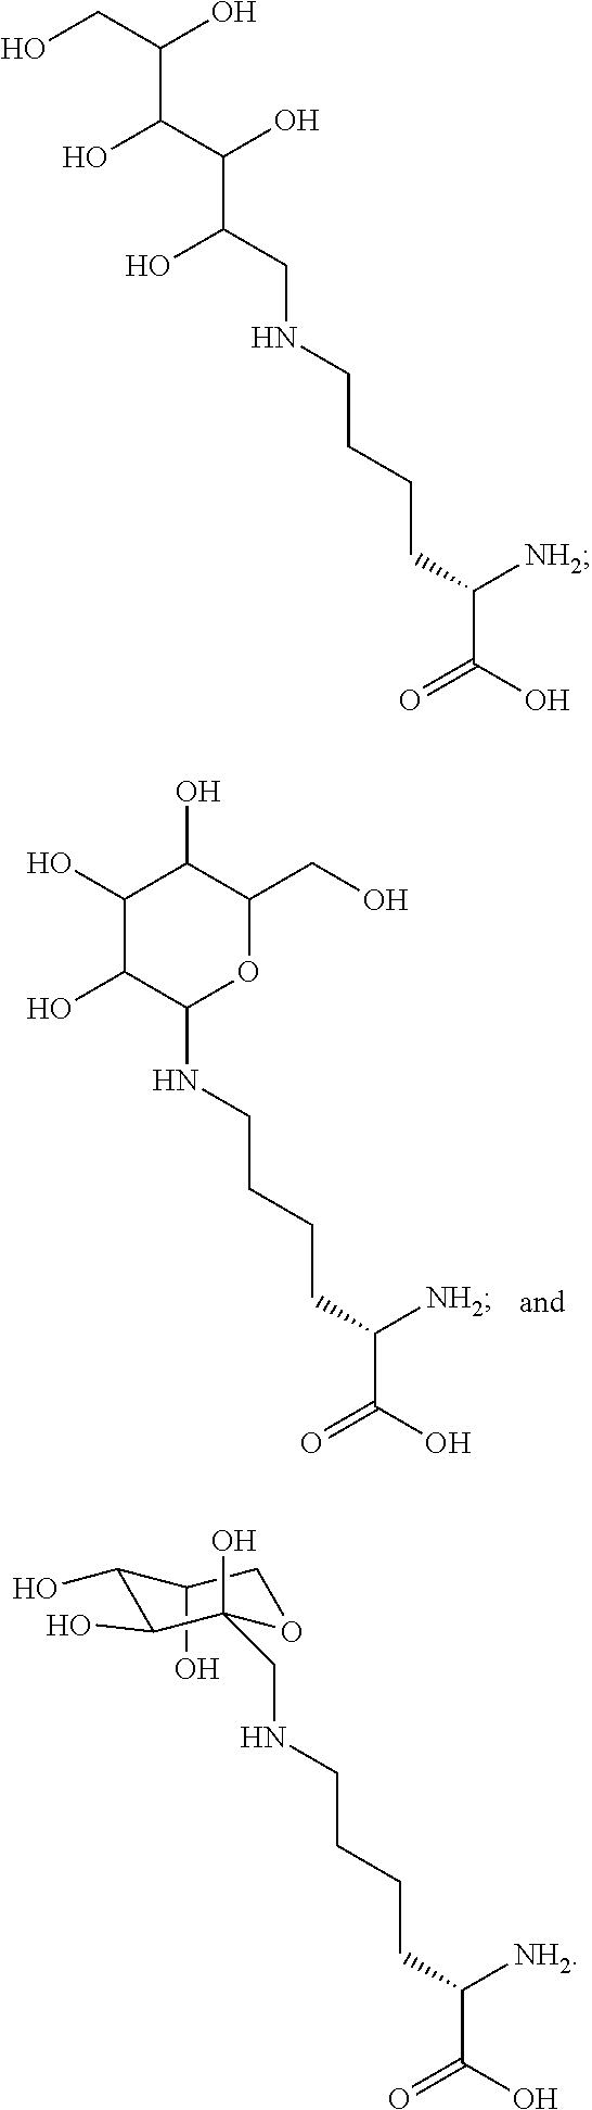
C(NCCCCC(C(O)=O)[NH2])C(C(C(O)C(CO)O)O)O.C1(NCCCCC(C(O)=O)[NH2])OC(CO)C(O)C(O)C1O.C1(O)C(O)C(O)C(CNCCCCC(C(O)=O)[NH2])(O)OC1
